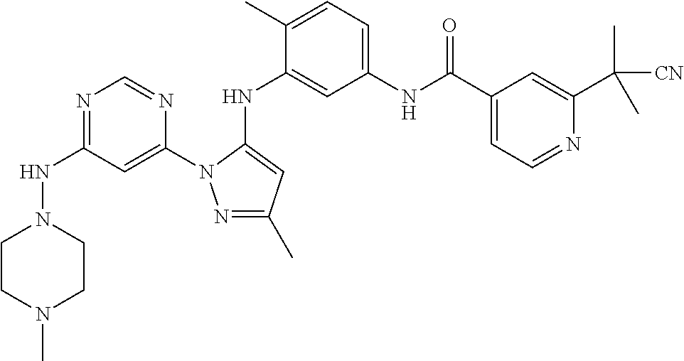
N1=C(NN2CCN(C)CC2)C=C(N2N=C(C)C=C2NC2=CC(NC(C3=CC=NC(C(C)([CN])C)=C3)=O)=CC=C2C)N=C1
